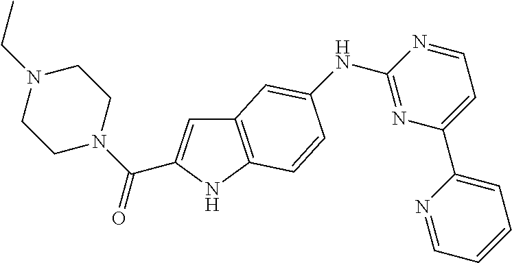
C12=C(NC(C(N3CCN(CC)CC3)=O)=C1)C=CC(NC1=NC(C3=CC=CC=N3)=CC=N1)=C2
